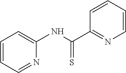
C1=CC=NC(NC(C2=NC=CC=C2)=S)=C1
